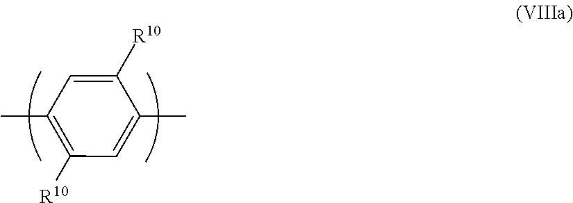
C1([R10])=CC(C)=C([R10])C=C1C
